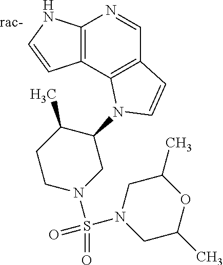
C12=C(NC=C1)N=CC1=C2N(C2C(C)CCN(S(=O)(=O)N3CC(C)OC(C)C3)C2)C=C1
